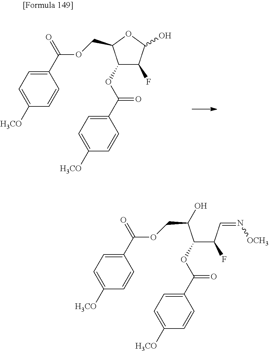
C1(OC(C2=CC=C([H3CO])C=C2)=O)C(F)C(O)OC1COC(C1=CC=C([H3CO])C=C1)=O.C(C(C=N[OCH3])F)(OC(C1=CC=C([H3CO])C=C1)=O)C(O)COC(C1=CC=C([H3CO])C=C1)=O
